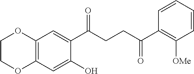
C12=C(C=C(O)C(C(CCC(C3=C([OMe])C=CC=C3)=O)=O)=C1)OCCO2
